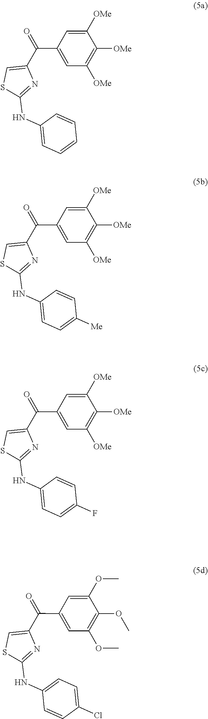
C1(C(C2=CSC(NC3=CC=CC=C3)=N2)=O)=CC([OMe])=C([OMe])C([OMe])=C1.C1(C(C2=CSC(NC3=CC=C([Me])C=C3)=N2)=O)=CC([OMe])=C([OMe])C([OMe])=C1.C1(C(C2=CSC(NC3=CC=C(F)C=C3)=N2)=O)=CC([OMe])=C([OMe])C([OMe])=C1.C1(C(C2=CSC(NC3=CC=C(Cl)C=C3)=N2)=O)=CC(OC)=C(OC)C(OC)=C1
